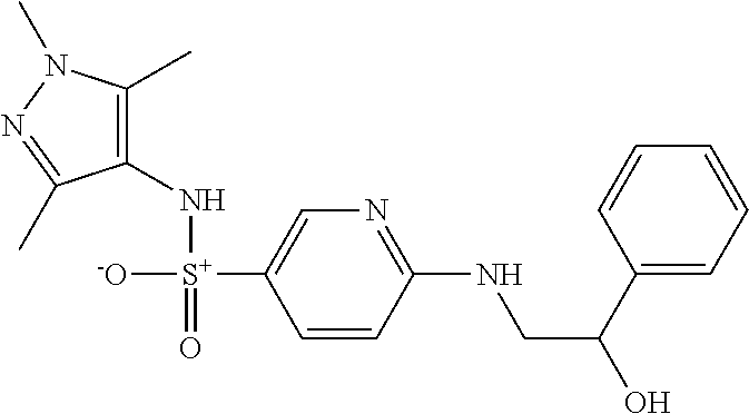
C1(N[S+]([-O])(=O)C2=CN=C(NCC(O)C3=CC=CC=C3)C=C2)=C(C)N(C)N=C1C
